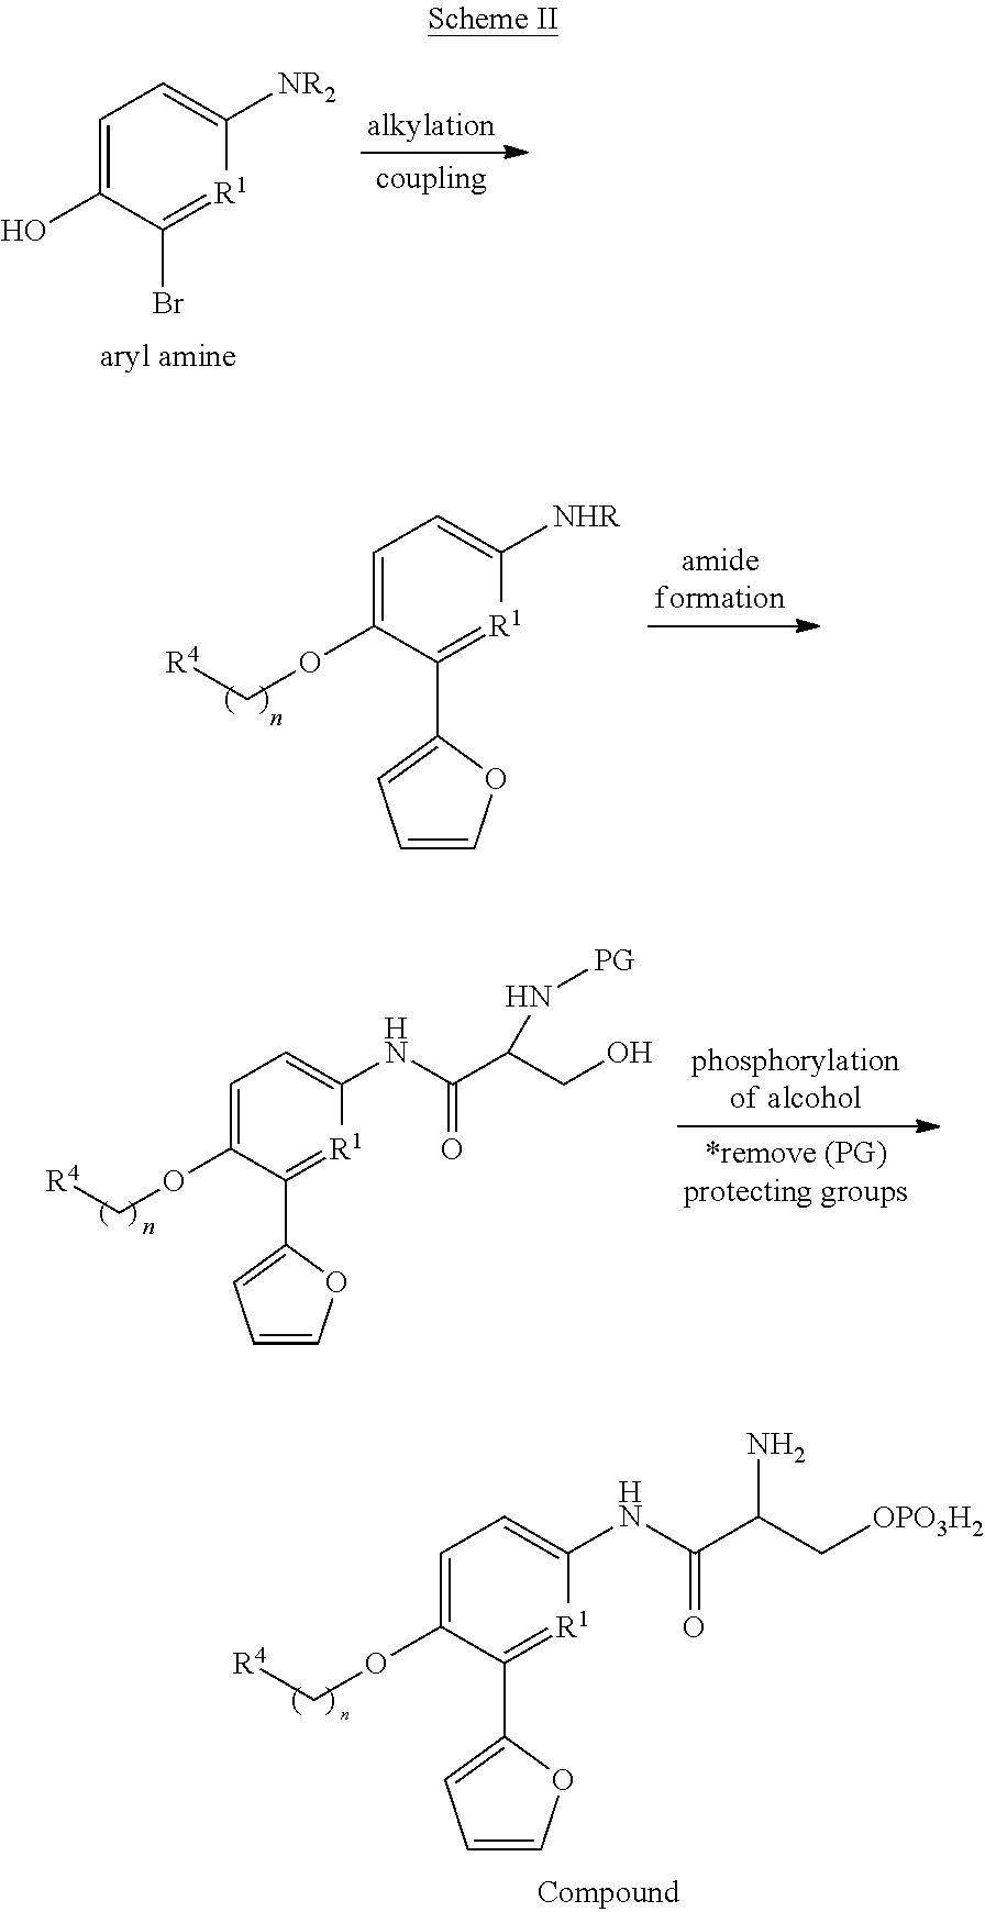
C1=C(OC[R4])C(C2=CC=CO2)=[R1]C(NC(C(C[OPO3H2])N)=O)=C1.C1=C(O)C(Br)=[R1]C([NR2])=C1.C1=C(OC[R4])C(C2=CC=CO2)=[R1]C(NC(C(CO)N[PG])=O)=C1.C1=C(OC[R4])C(C2=CC=CO2)=[R1]C([NHR])=C1
